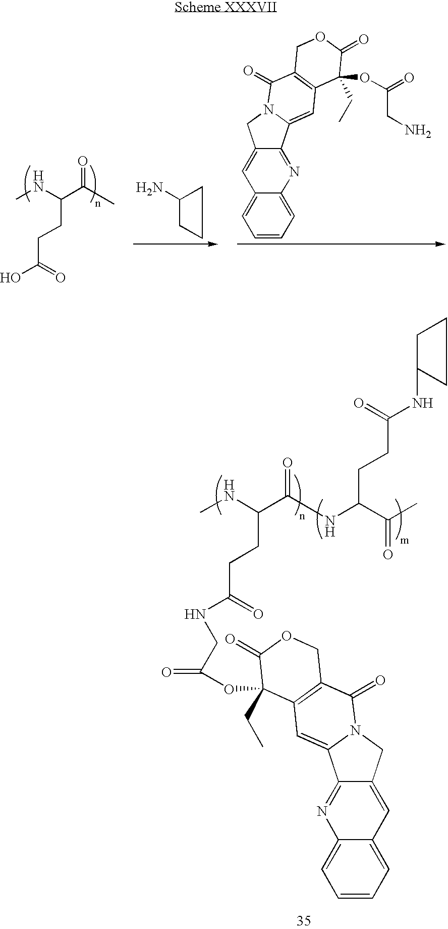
CNC(C(C)=O)CCC(O)=O.C1(N)CCC1.C1=CC=C2C(=C1)C=C1C(=N2)C2=CC3=C(C(=O)N2C1)COC(=O)C3(CC)OC(=O)CN.C1=CC=C2C(=C1)C=C1C(=N2)C2=CC3=C(C(=O)N2C1)COC(=O)C3(CC)OC(CNC(CCC(NC)C(NC(CCC(NC1CCC1)=O)C(=O)C)=O)=O)=O
